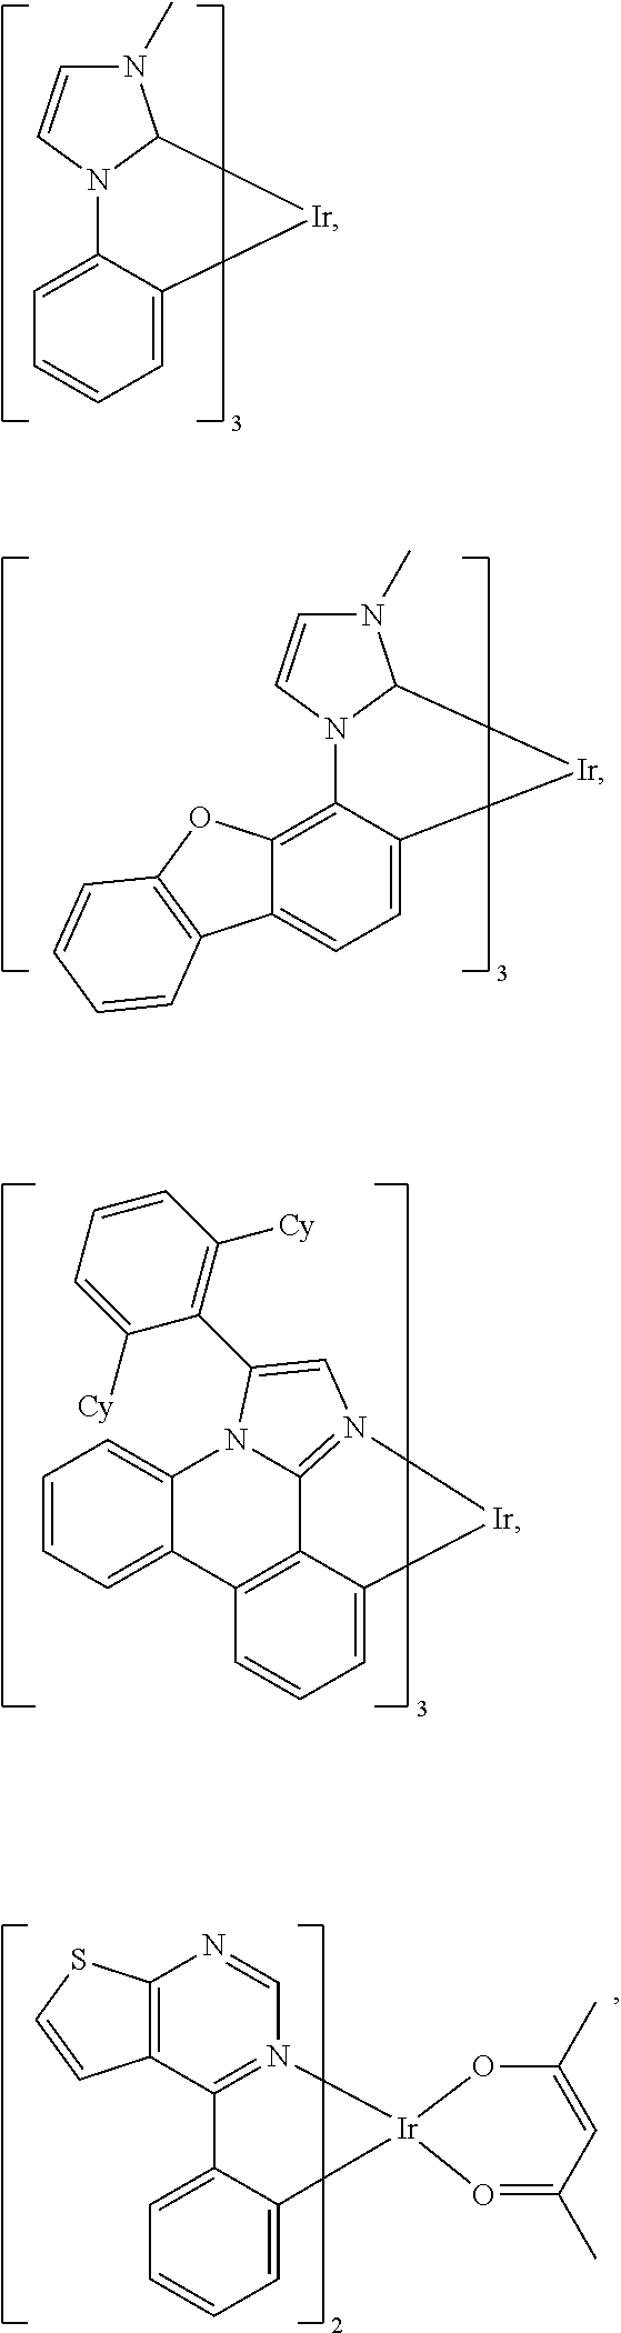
C1=C2C(=CC=C1)N1C(N(C)C=C1)[Ir]2.C1=C2C(=C3C(=C1)C1=C(O3)C=CC=C1)N1C(N(C)C=C1)[Ir]2.C1=C2C3=C(C=C1)C1=CC=CC=C1N1C3=N([Ir]2)C=C1C1=C([Cy])C=CC=C1[Cy].C12=CC=CC=C1[Ir]1(N3=C2C2=C(N=C3)SC=C2)O=C(C)C=C(C)O1
